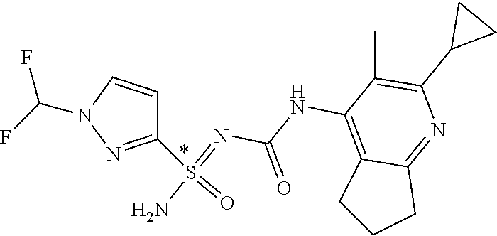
O=S(=NC(=O)NC1=C2C(=NC(C3CC3)=C1C)CCC2)(N)C1=NN(C(F)F)C=C1
